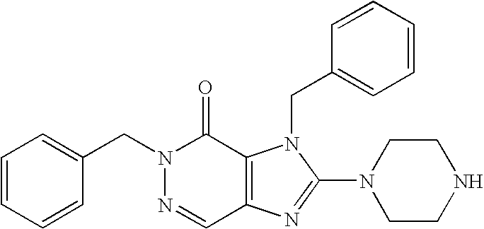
C(N1N=CC2=C(C1=O)N(CC1=CC=CC=C1)C(N1CCNCC1)=N2)C1=CC=CC=C1
